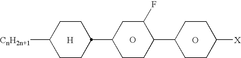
C1CC([CnH2n+1])CCC1C1CC(F)C(C2CCC([X])CC2)CC1.[H].O.O
